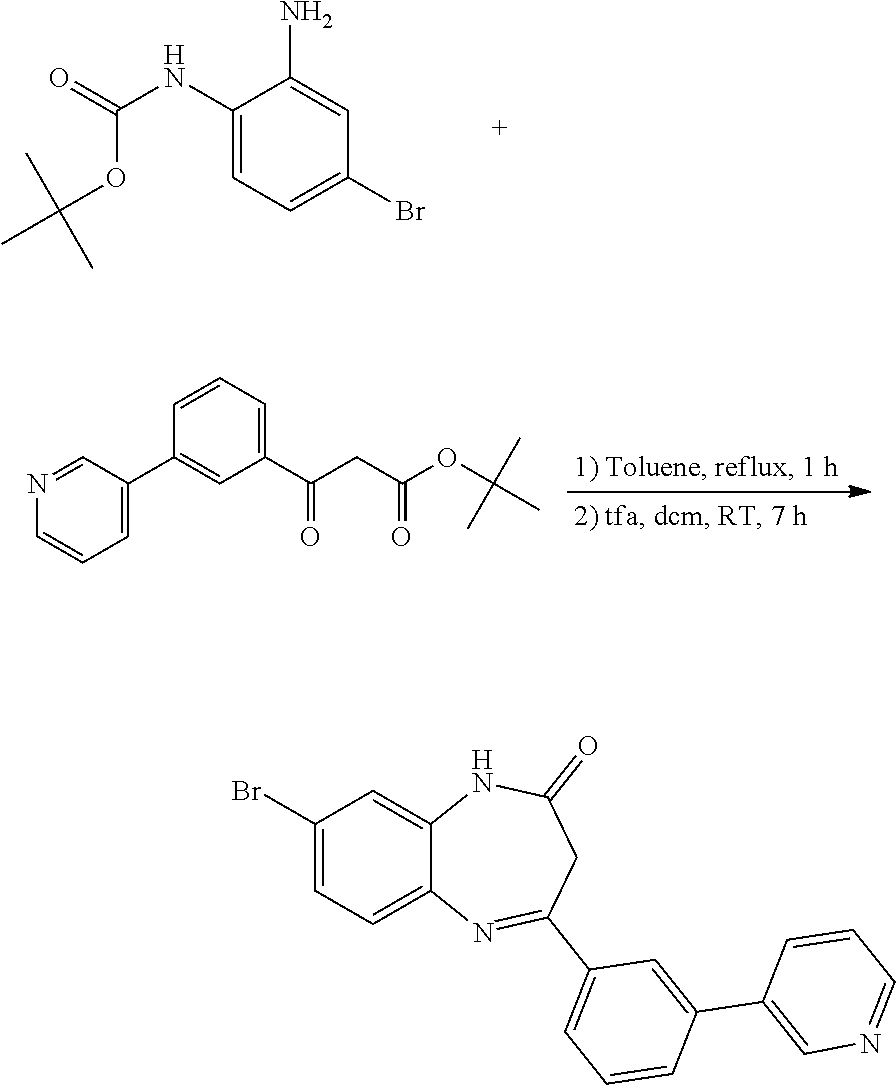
C1(NC(=O)OC(C)(C)C)=CC=C(Br)C=C1N.C1=NC=CC=C1C1=CC(C(CC(OC(C)(C)C)=O)=O)=CC=C1.C1(Br)=CC=C2C(=C1)NC(=O)CC(C1=CC=CC(C3=CN=CC=C3)=C1)=N2
